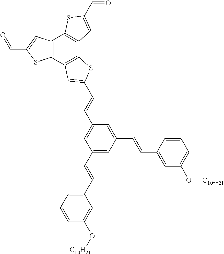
C12=C(C3=C(C4=C1SC(C=O)=C4)SC(C=CC1=CC(C=CC4=CC=CC(O[C10H21])=C4)=CC(C=CC4=CC(O[C10H21])=CC=C4)=C1)=C3)SC(C=O)=C2
